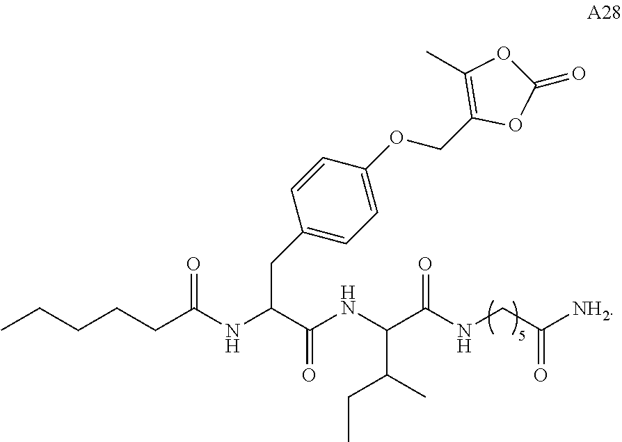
CCCCCC(NC(CC1=CC=C(OCC2=C(C)OC(=O)O2)C=C1)C(NC(C(C)CC)C(NCC([NH2])=O)=O)=O)=O
